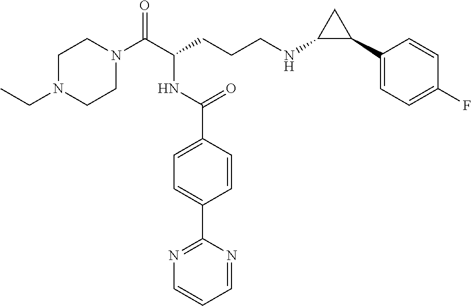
C1N(CC)CCN(C(C(CCCNC2C(C3=CC=C(F)C=C3)C2)NC(C2=CC=C(C3=NC=CC=N3)C=C2)=O)=O)C1
